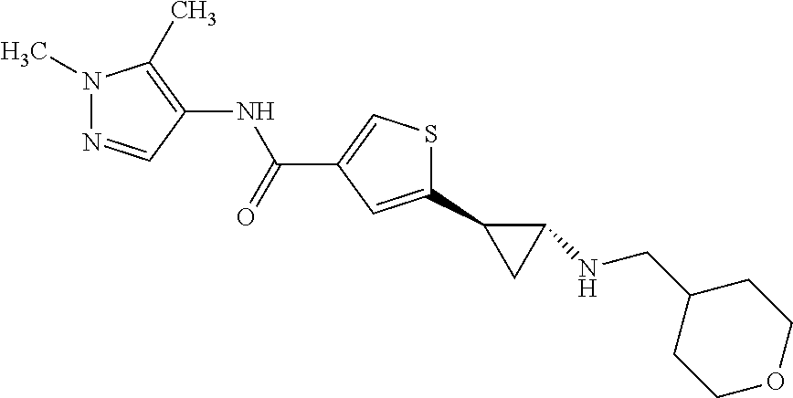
C1(C2CC2NCC2CCOCC2)=CC(C(NC2=C(C)N(C)N=C2)=O)=CS1
